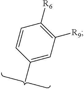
C1([R6])=C([R9])C=C(C)C=C1
